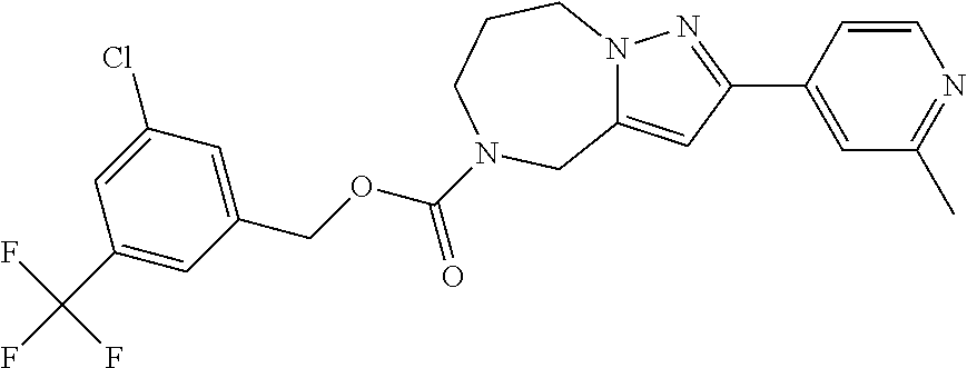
C12=CC(C3=CC(C)=NC=C3)=NN1CCCN(C(OCC1=CC(Cl)=CC(C(F)(F)F)=C1)=O)C2
